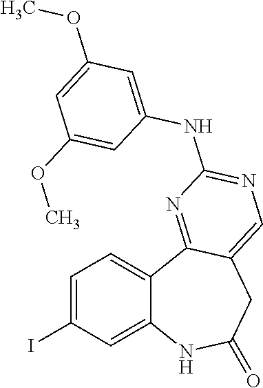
C1=C(I)C=C2C(=C1)C1=NC(NC3=CC(OC)=CC(OC)=C3)=NC=C1CC(=O)N2
